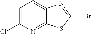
C1=C(Cl)N=C2C(=C1)N=C(Br)S2
